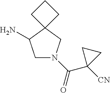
C1N(C(=O)C2([CN])CC2)CC2(C1N)CCC2
